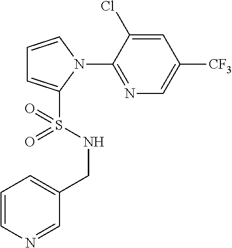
C1=CN(C2=NC=C([CF3])C=C2Cl)C(S(NCC2=CC=CN=C2)(=O)=O)=C1
